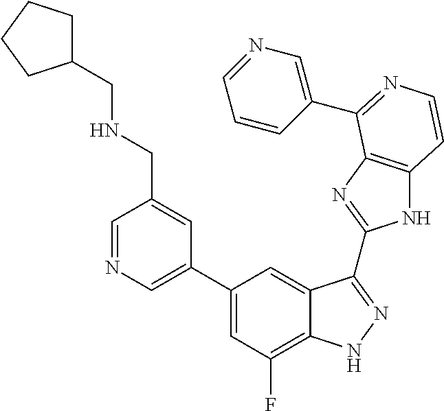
C1(C2=CN=CC(CNCC3CCCC3)=C2)=CC(F)=C2C(=C1)C(C1=NC3=C(N1)C=CN=C3C1=CN=CC=C1)=NN2
